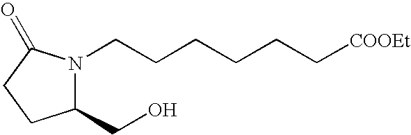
C1(CO)N(CCCCCC[COOEt])C(=O)CC1
